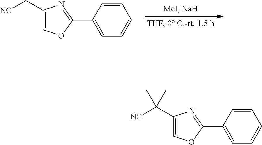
C1(C[NC])=COC(C2=CC=CC=C2)=N1.C1(C([NC])(C)C)=COC(C2=CC=CC=C2)=N1
